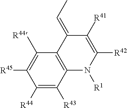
C12=C(C(=CC)C([R41])=C([R42])N1[R1])C([R44])=C([R45])C([R44])=C2[R43]
